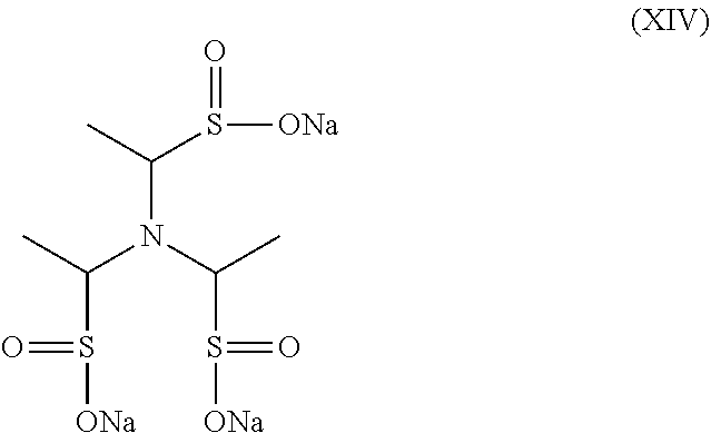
C(S([ONa])=O)(N(C(S([ONa])=O)C)C(S(=O)[ONa])C)C
